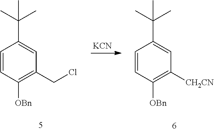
C1=CC([OBn])=C(CCl)C=C1C(C)(C)C.C1=CC([OBn])=C([CH2CN])C=C1C(C)(C)C.[KCN]
